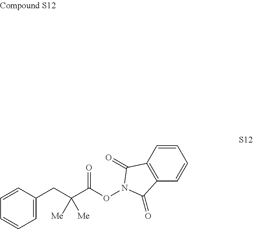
C12=C(C=CC=C1)C(=O)N(OC(C(CC1=CC=CC=C1)([Me])[Me])=O)C2=O
